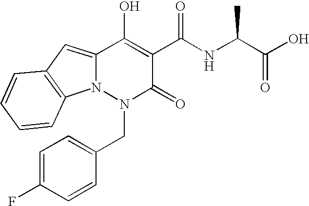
C12=CC3=C(N1N(CC1=CC=C(F)C=C1)C(=O)C(C(NC(C(=O)O)C)=O)=C2O)C=CC=C3
